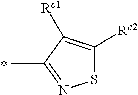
S1C([Rc2])=C([Rc1])C(C)=N1
